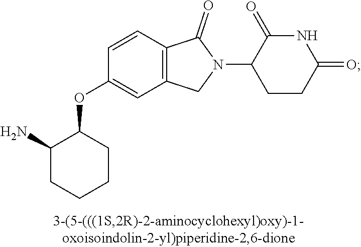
C1=CC2=C(C=C1OC1C(N)CCCC1)CN(C1CCC(=O)NC1=O)C2=O
